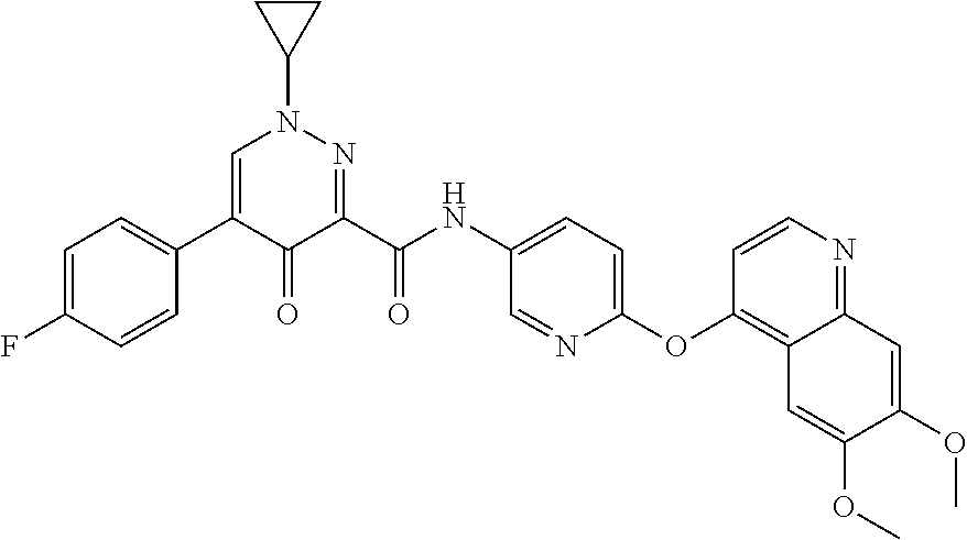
C1=C(F)C=CC(C2=CN(C3CC3)N=C(C(NC3=CC=C(OC4=C5C(=NC=C4)C=C(OC)C(OC)=C5)N=C3)=O)C2=O)=C1
